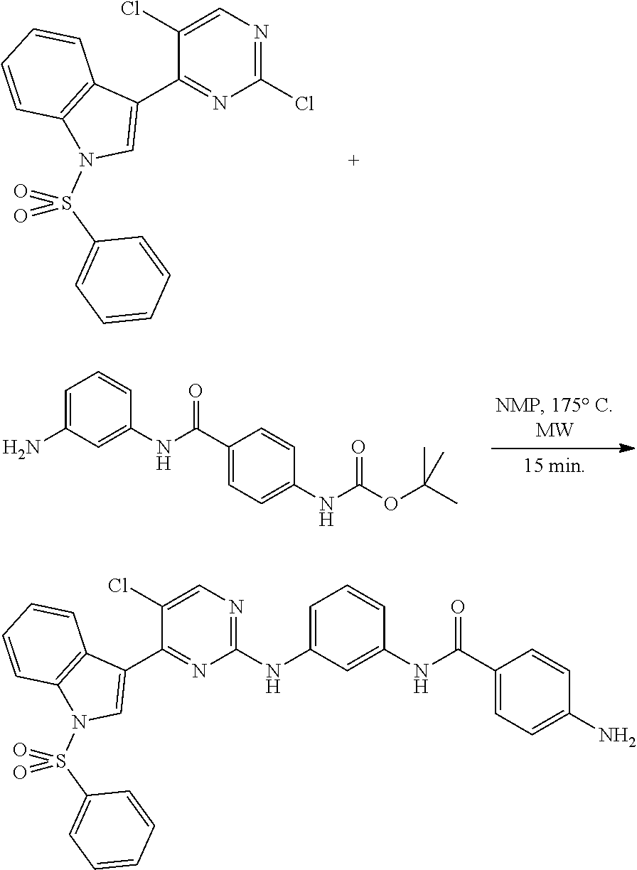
C1(Cl)=NC=C(Cl)C(C2=CN(S(C3=CC=CC=C3)(=O)=O)C3=C2C=CC=C3)=N1.NC1=CC=CC(NC(C2=CC=C(NC(OC(C)(C)C)=O)C=C2)=O)=C1.C1(NC2=CC=CC(NC(C3=CC=C(N)C=C3)=O)=C2)=NC=C(Cl)C(C2=CN(S(C3=CC=CC=C3)(=O)=O)C3=C2C=CC=C3)=N1
